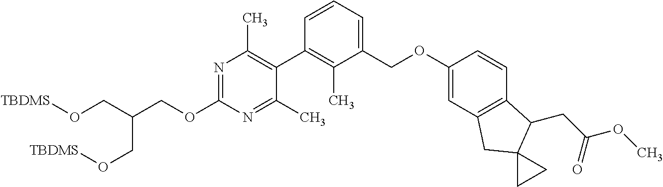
N1=C(OCC(CO[TBDMS])CO[TBDMS])N=C(C)C(C2=C(C)C(COC3=CC4=C(C=C3)C(CC(=O)OC)C3(C4)CC3)=CC=C2)=C1C
